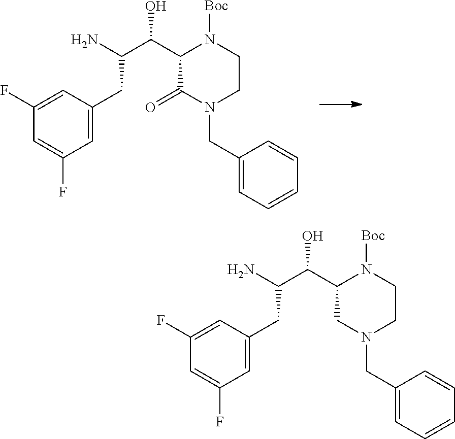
C1=C(F)C=C(CC(C(C2C(=O)N(CC3=CC=CC=C3)CCN2[Boc])O)N)C=C1F.C1=C(F)C=C(CC(C(C2CN(CC3=CC=CC=C3)CCN2[Boc])O)N)C=C1F
